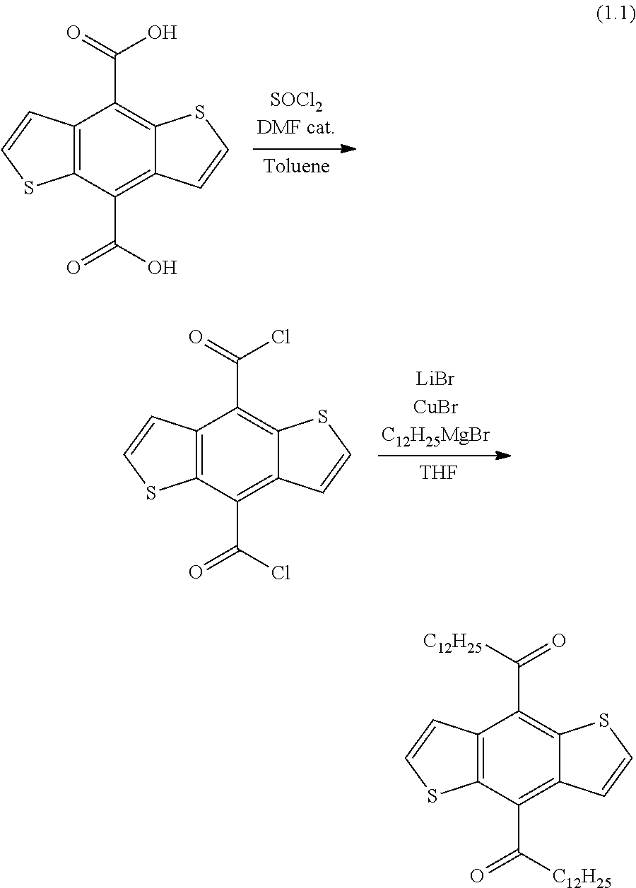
C12=C(C(C(O)=O)=C3C(=C1C(=O)O)SC=C3)SC=C2.C12=C(C(C(Cl)=O)=C3C(=C1C(=O)Cl)SC=C3)SC=C2.[THF].C12=C(C(C([C12H25])=O)=C3C(=C1C([C12H25])=O)SC=C3)SC=C2
